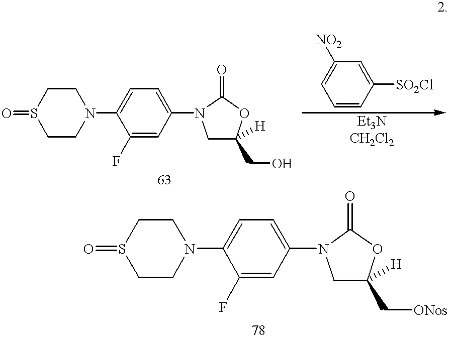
C1CN(C2=CC=C(N3CC(CO)([H])OC3=O)C=C2F)CCS1=O.C1CN(C2=CC=C(N3CC(C[ONos])([H])OC3=O)C=C2F)CCS1=O.C1=CC([SO2Cl])=CC([NO2])=C1
